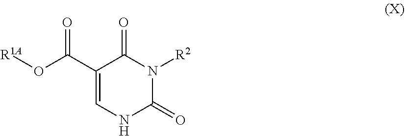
C1(C(O[R1A])=O)=CNC(=O)N([R2])C1=O
